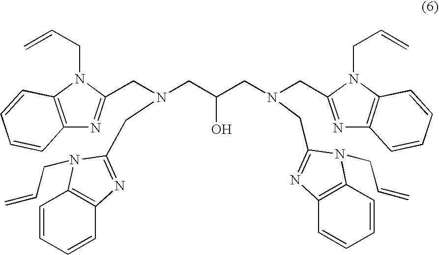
C12=C(N(CC=C)C(CN(CC(CN(CC3=NC4=C(N3CC=C)C=CC=C4)CC3=NC4=C(C=CC=C4)N3CC=C)O)CC3=NC4=C(C=CC=C4)N3CC=C)=N1)C=CC=C2
